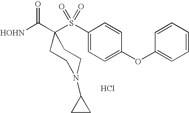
[HOHN]C(C1(S(C2=CC=C(OC3=CC=CC=C3)C=C2)(=O)=O)CCN(C2CC2)CC1)=O.Cl
